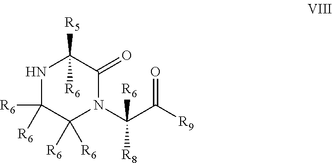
N1C([R6])([R6])C([R6])([R6])N(C(C([R9])=O)([R6])[R8])C(=O)C1([R5])[R6]
